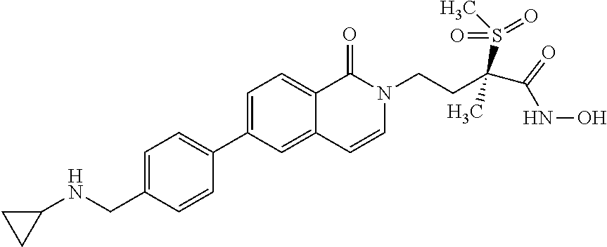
C1=C(CNC2CC2)C=CC(C2=CC=C3C(=C2)C=CN(CCC(S(C)(=O)=O)(C)C(NO)=O)C3=O)=C1
